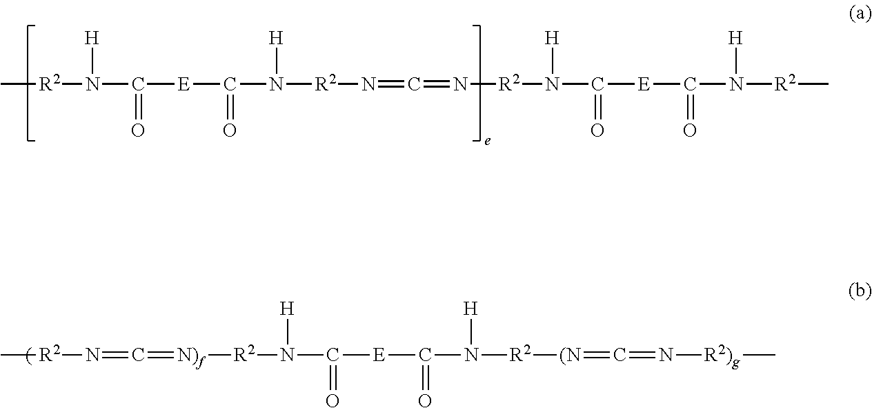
C[R2]N([H])C(=O)[E]C(=O)N([H])[R2]N=C=N[R2]N([H])C(=O)[E]C(=O)N([H])[R2]C.C[R2]N=C=[N)f][R2]N([H])C(=O)[E]C(=O)N([H])[R2][(N]=C=N[R2)g]C
